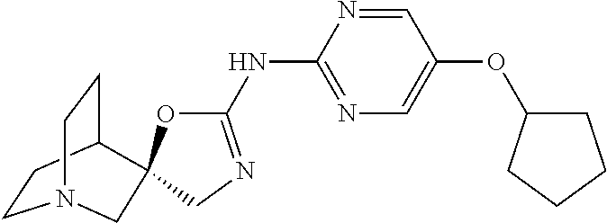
C1CC2CCN1CC21OC(NC2=NC=C(OC3CCCC3)C=N2)=NC1
